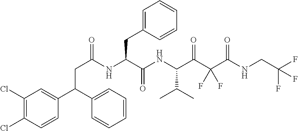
C(C(NC(C(NC(C(C(C(NCC(F)(F)F)=O)(F)F)=O)C(C)C)=O)CC1=CC=CC=C1)=O)C(C1=CC=CC=C1)C1=CC(Cl)=C(Cl)C=C1
